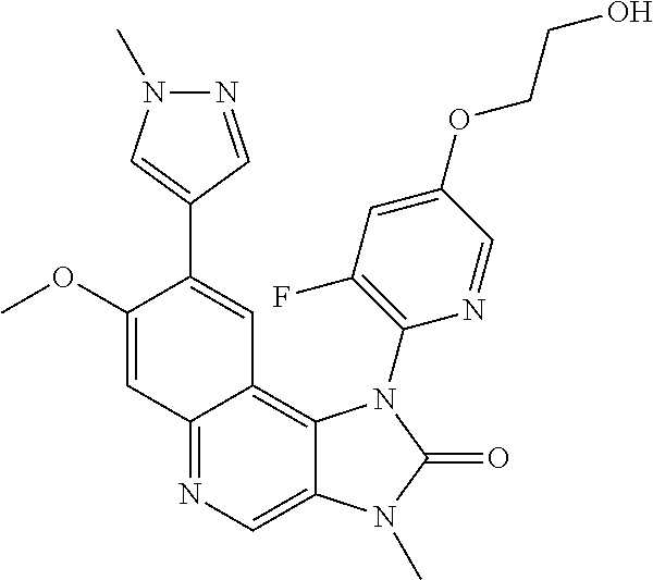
C1(OC)=CC2=NC=C3C(=C2C=C1C1=CN(C)N=C1)N(C1=C(F)C=C(OCCO)C=N1)C(=O)N3C
